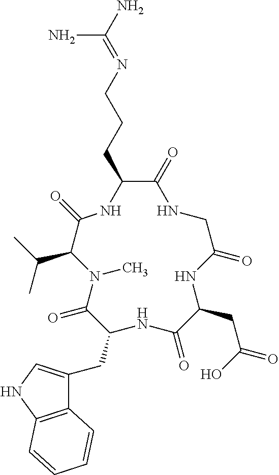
NC(N)=NCCCC1C(=O)NCC(=O)NC(CC(=O)O)C(=O)NC(CC2=CNC3=C2C=CC=C3)C(=O)N(C)C(C(C)C)C(=O)N1
